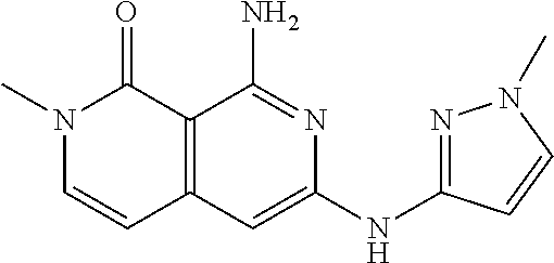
C12=C(C=C(NC3=NN(C)C=C3)N=C1N)C=CN(C)C2=O
